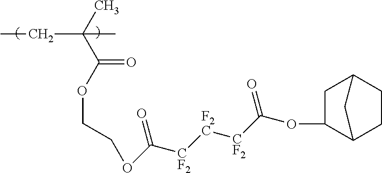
CC(C(OCCOC([CF2][F2C][CF2]C(OC1C2CCC(C1)C2)=O)=O)=O)(CC)C
